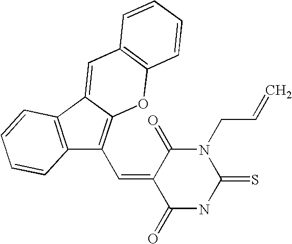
C12=C(C3=CC4=C(OC3=C1C=C1C(=O)NC(=S)N(CC=C)C1=O)C=CC=C4)C=CC=C2
